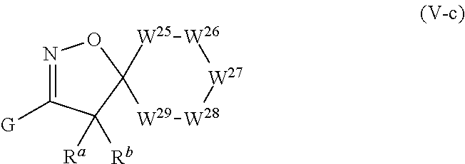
N1=C([G])C([Ra])([Rb])C2(O1)[W29][W28][W27][W26][W25]2
